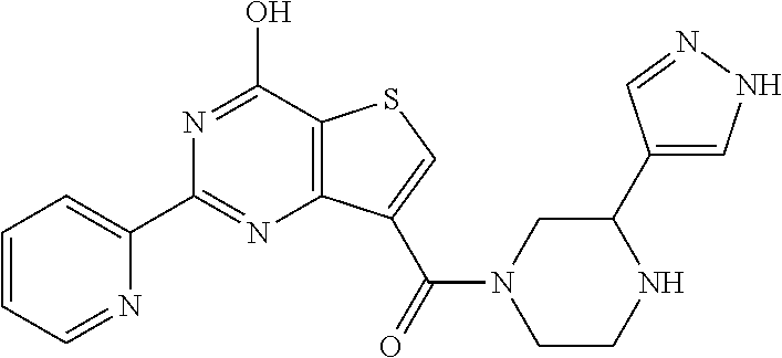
N1=C(O)C2=C(N=C1C1=CC=CC=N1)C(C(=O)N1CCNC(C3=CNN=C3)C1)=CS2
